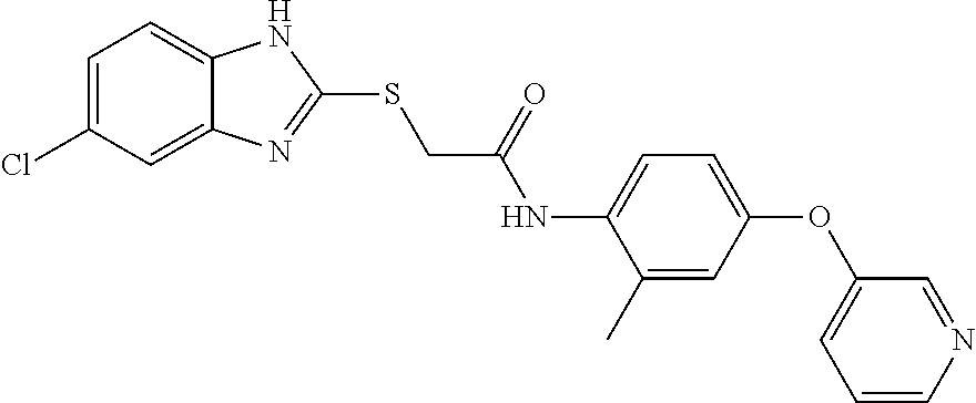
C1=C(Cl)C=C2C(=C1)NC(SCC(NC1=CC=C(OC3=CC=CN=C3)C=C1C)=O)=N2
